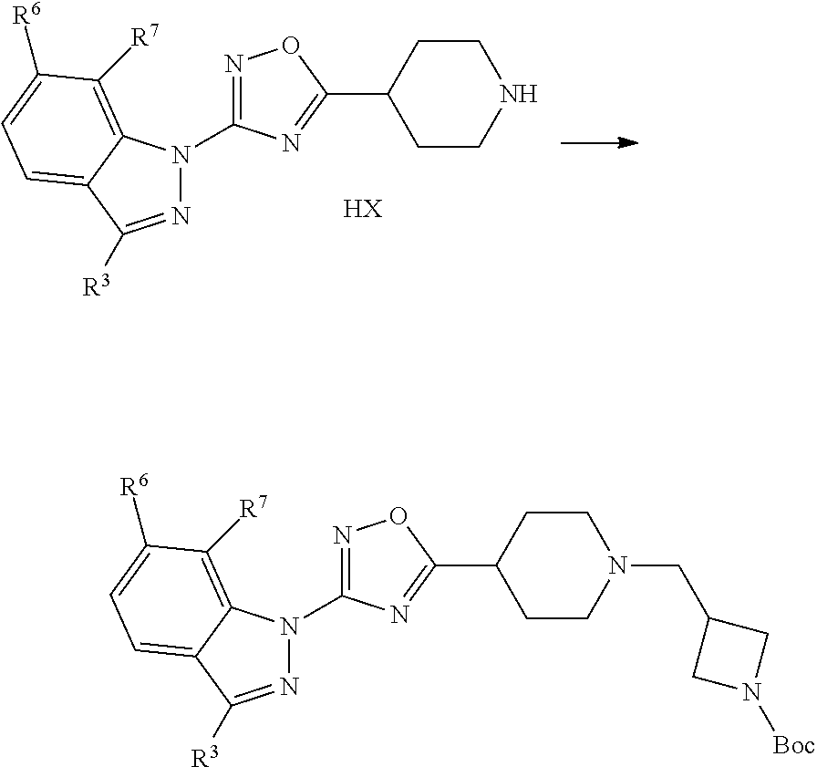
N1=C([R3])C2=CC=C([R6])C([R7])=C2N1C1=NOC(C2CCNCC2)=N1.[HX].N1=C([R3])C2=CC=C([R6])C([R7])=C2N1C1=NOC(C2CCN(CC3CN([Boc])C3)CC2)=N1
